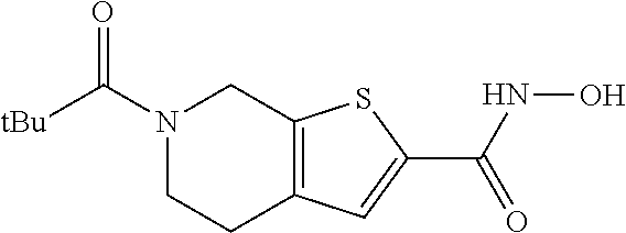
O=C(N1CCC2=C(C1)SC(C(NO)=O)=C2)[tBu]
